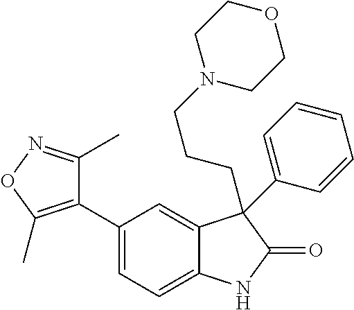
C1=C(C2=C(C)ON=C2C)C=C2C(=C1)NC(=O)C2(CCCN1CCOCC1)C1=CC=CC=C1
